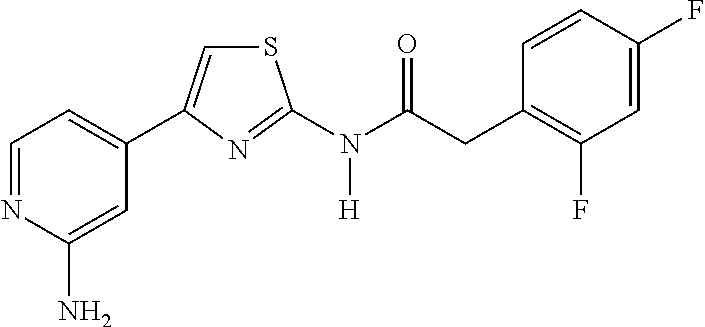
C1=NC(N)=CC(C2=CSC(N(C(CC3=C(F)C=C(F)C=C3)=O)[H])=N2)=C1
